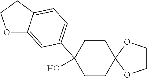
O1C2=CC(C3(O)CCC4(CC3)OCCO4)=CC=C2CC1
